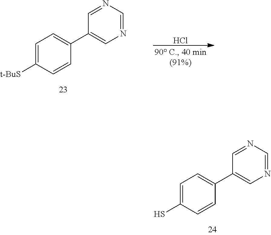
C1=C([t-BuS])C=CC(C2=CN=CN=C2)=C1.Cl.C1=C(S)C=CC(C2=CN=CN=C2)=C1
